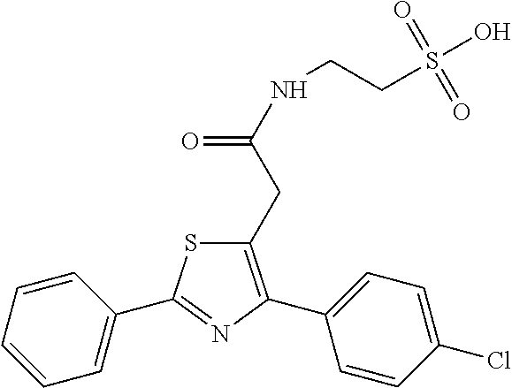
C1=C(C2=NC(C3=CC=C(Cl)C=C3)=C(CC(=O)NCCS(O)(=O)=O)S2)C=CC=C1
